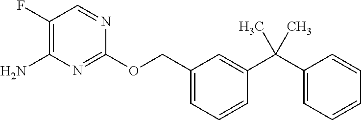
C1(COC2=NC(N)=C(F)C=N2)=CC=CC(C(C2=CC=CC=C2)(C)C)=C1
